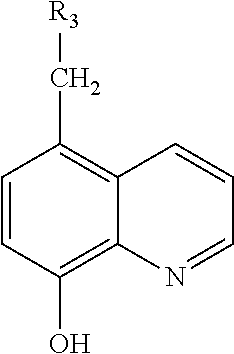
C1=CC(O)=C2C(=C1C[R3])C=CC=N2
